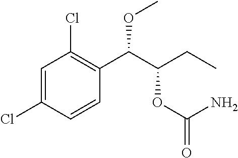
C1=C(Cl)C=CC(C(C(CC)OC(=O)N)OC)=C1Cl
